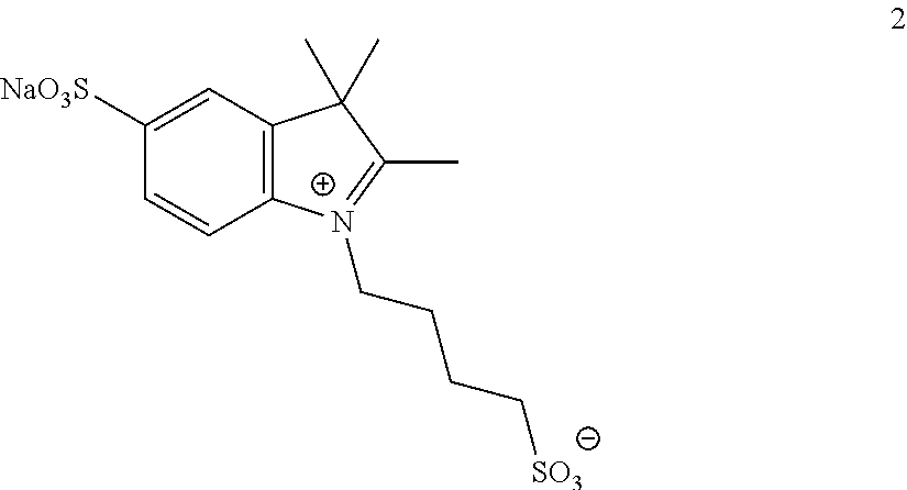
C12=C(C=C([NaO3S])C=C1)C(C)(C)C(C)=[N+]2CCCC[SO3]
